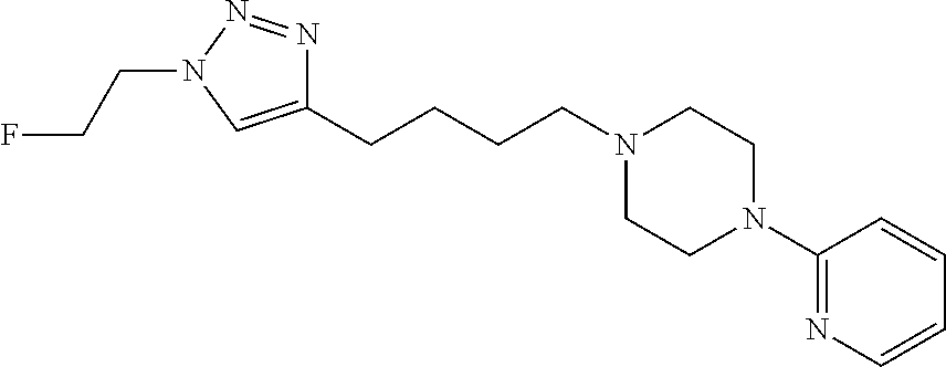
C1(CCCCN2CCN(C3=NC=CC=C3)CC2)=CN(CCF)N=N1
